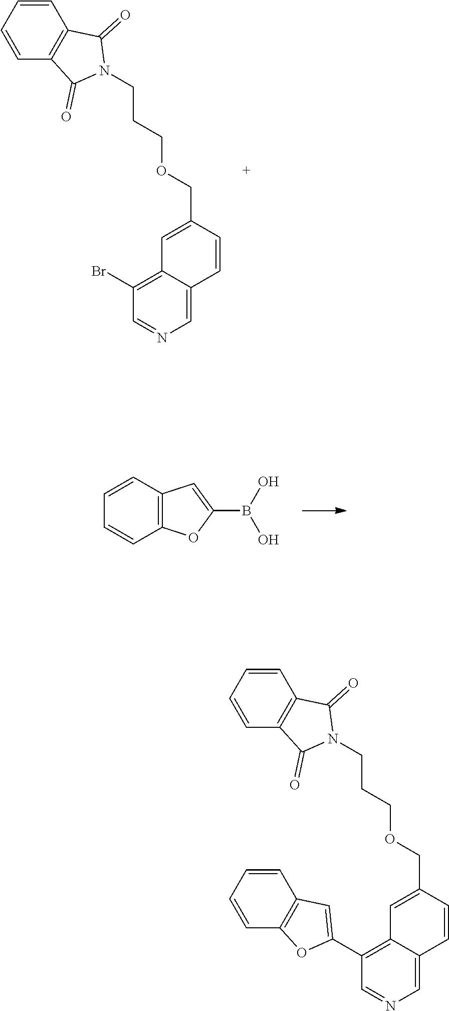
C1=C2C(=C(Br)C=N1)C=C(COCCCN1C(=O)C3=C(C1=O)C=CC=C3)C=C2.C12=C(C=CC=C1)C=C(B(O)O)O2.C1=C2C(=C(C3=CC4=C(O3)C=CC=C4)C=N1)C=C(COCCCN1C(=O)C3=C(C1=O)C=CC=C3)C=C2
